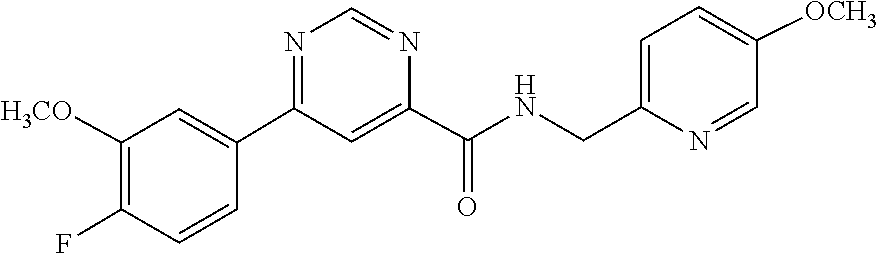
C1(C2=CC([H3CO])=C(F)C=C2)=NC=NC(C(NCC2=CC=C([OCH3])C=N2)=O)=C1
